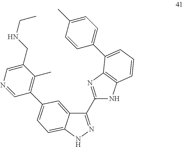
C1(C2=NC3=C(N2)C=CC=C3C2=CC=C(C)C=C2)=NNC2=CC=C(C3=C(C)C(CNCC)=CN=C3)C=C12
